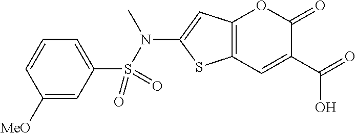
C12=C(C=C(C(O)=O)C(=O)O1)SC(N(S(C1=CC=CC([MeO])=C1)(=O)=O)C)=C2
